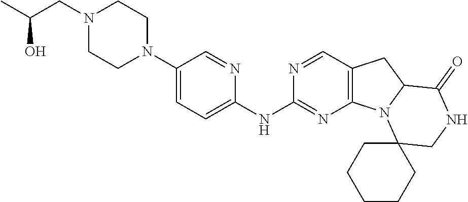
CC(CN1CCN(C2=CC=C(NC3=NC4=C(C=N3)CC3N4C4(CNC3=O)CCCCC4)N=C2)CC1)O
